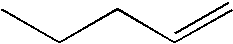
C(=C)CCC
